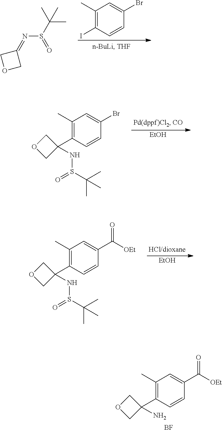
C1(C)=C(I)C=CC(Br)=C1.C1(=NS(C(C)(C)C)=O)COC1.[EtOH].C1(C)=C(C2(NS(=O)C(C)(C)C)COC2)C=CC(Br)=C1.[EtOH].C1(C)=C(C2(NS(=O)C(C)(C)C)COC2)C=CC(C([OEt])=O)=C1.C1(C)=C(C2(N)COC2)C=CC(C([OEt])=O)=C1.[BF]
